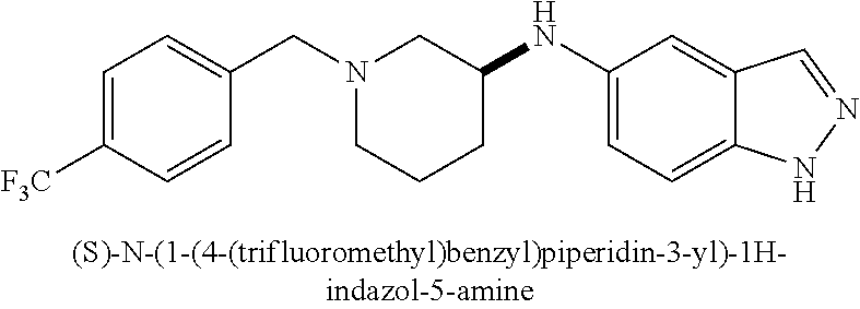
C1=C([F3C])C=CC(CN2CCCC(NC3=CC=C4C(=C3)C=NN4)C2)=C1
